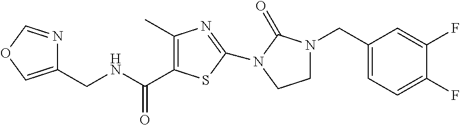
C1(CNC(=O)C2=C(C)N=C(N3C(=O)N(CC4=CC=C(F)C(F)=C4)CC3)S2)=COC=N1
